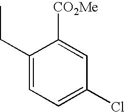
C1(CC)=CC=C(Cl)C=C1[CO2Me]
